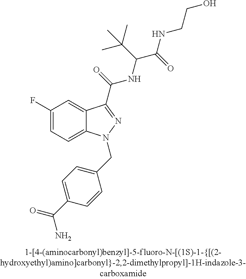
C1(F)=CC=C2C(=C1)C(C(=O)NC(C(NCCO)=O)C(C)(C)C)=NN2CC1=CC=C(C(=O)N)C=C1
